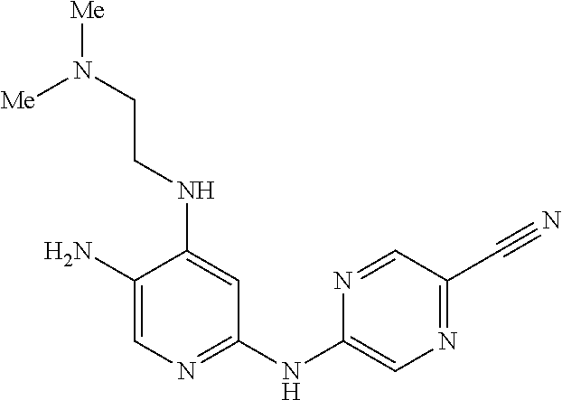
C1(N)=CN=C(NC2=CN=C(C#N)C=N2)C=C1NCCN([Me])[Me]
